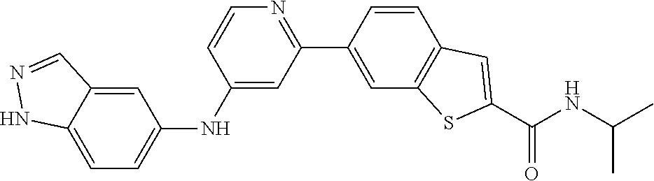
C1(NC2=CC=C3C(=C2)C=NN3)=CC(C2=CC3=C(C=C2)C=C(C(NC(C)C)=O)S3)=NC=C1
